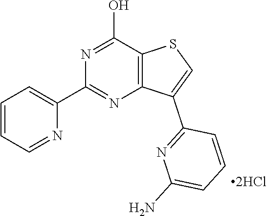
N1=C(O)C2=C(N=C1C1=CC=CC=N1)C(C1=NC(N)=CC=C1)=CS2.[2HCl]
